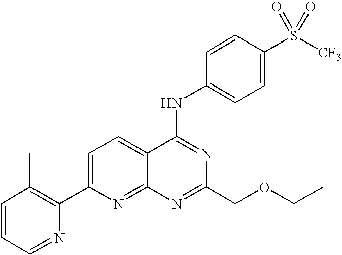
C1=CC=NC(C2=CC=C3C(=N2)N=C(COCC)N=C3NC2=CC=C(S([CF3])(=O)=O)C=C2)=C1C
